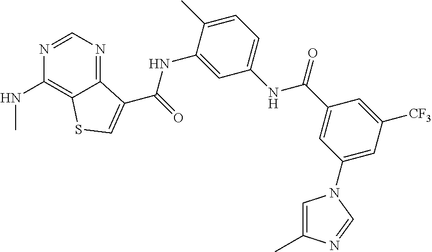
C1=NC(NC)=C2C(=N1)C(C(NC1=CC(NC(C3=CC(N4C=C(C)N=C4)=CC([CF3])=C3)=O)=CC=C1C)=O)=CS2
